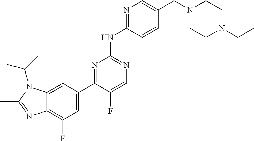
N1=C(NC2=NC=C(F)C(C3=CC(F)=C4C(=C3)N(C(C)C)C(C)=N4)=N2)C=CC(CN2CCN(CC)CC2)=C1
